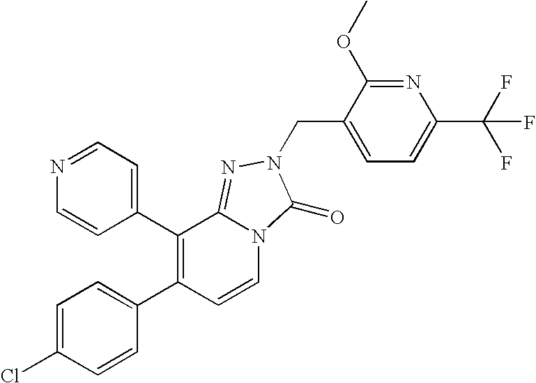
C1(C2=C(C3=CC=NC=C3)C3=NN(CC4=CC=C(C(F)(F)F)N=C4OC)C(=O)N3C=C2)=CC=C(Cl)C=C1
